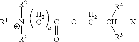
[R1][N+]([R2])([R3])CC(OCC([R4])[R5])=O.[X]
